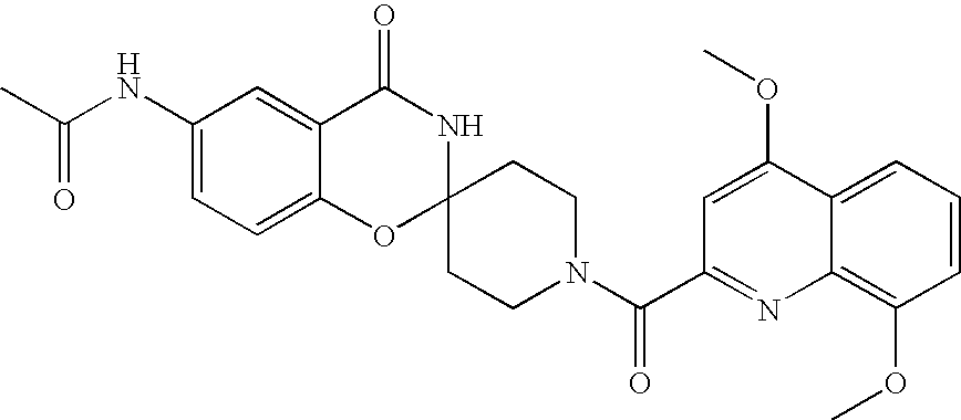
C1(NC(C)=O)=CC=C2C(=C1)C(=O)NC1(O2)CCN(C(=O)C2=NC3=C(OC)C=CC=C3C(OC)=C2)CC1
